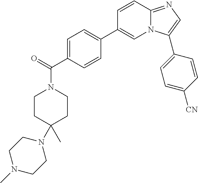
C1=C(C(=O)N2CCC(N3CCN(C)CC3)(C)CC2)C=CC(C2=CN3C(=NC=C3C3=CC=C([CN])C=C3)C=C2)=C1
